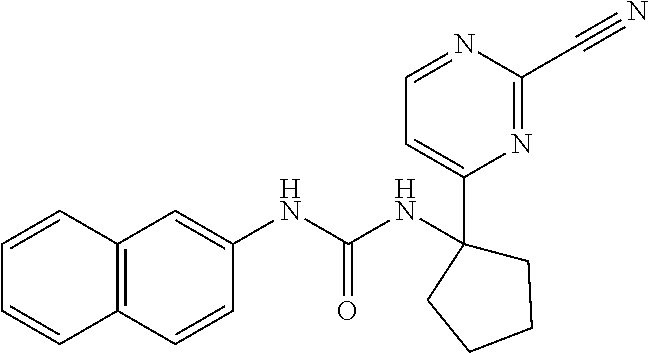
C1(NC(NC2=CC3=C(C=C2)C=CC=C3)=O)(C2=CC=NC(C#N)=N2)CCCC1
